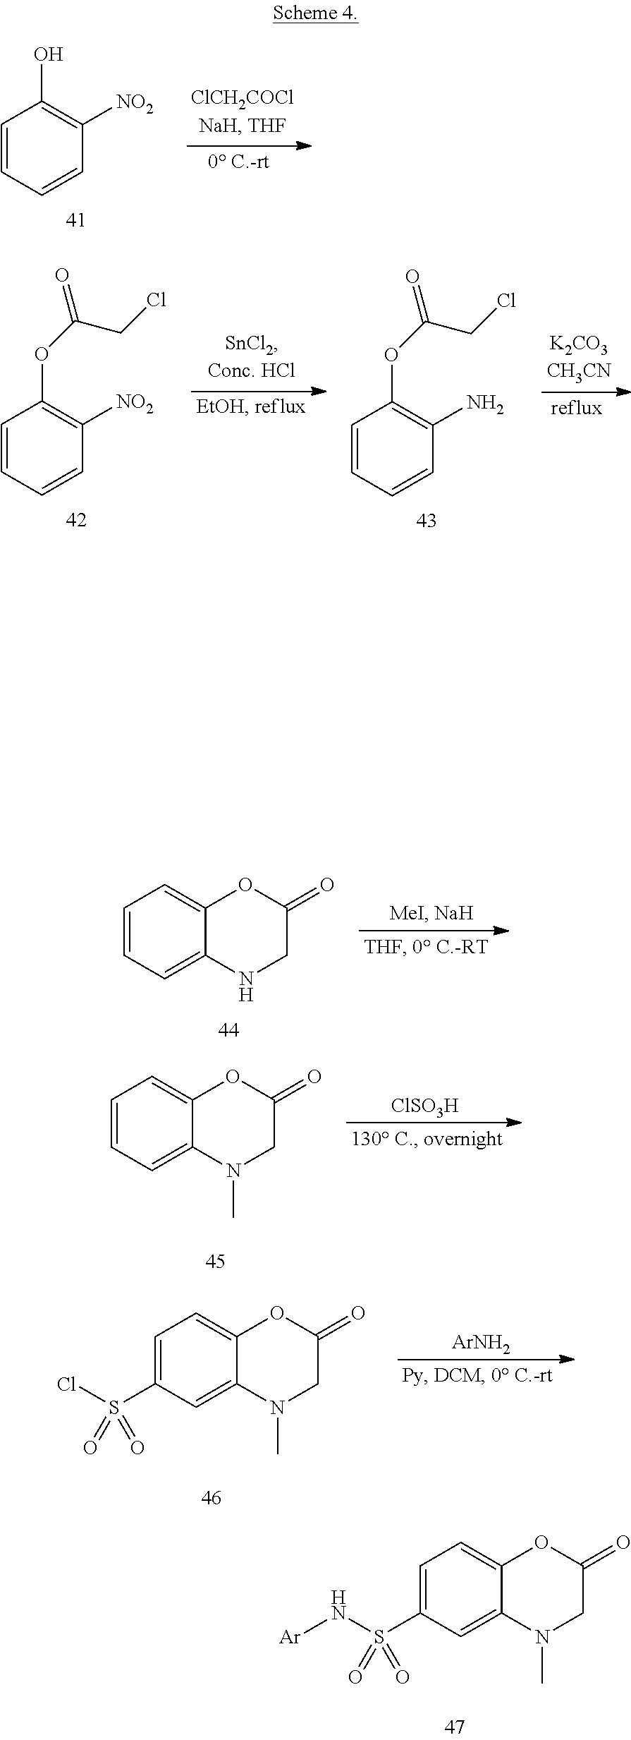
C1=C(S(N[Ar])(=O)=O)C=C2C(=C1)OC(=O)CN2C.C1=CC=CC([NO2])=C1O.C1=CC=C2C(=C1)OC(=O)CN2.C1=CC=C2C(=C1)OC(=O)CN2C.[ClSO3H].[ArNH2].C1=C(S(Cl)(=O)=O)C=C2C(=C1)OC(=O)CN2C.C1=CC=CC([NO2])=C1OC(=O)CCl.C1=CC=CC(N)=C1OC(=O)CCl
